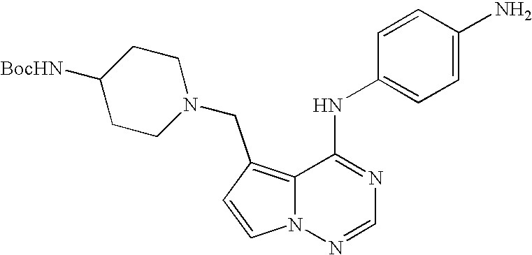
C1=CN2C(=C1CN1CCC([BocHN])CC1)C(NC1=CC=C(N)C=C1)=NC=N2
